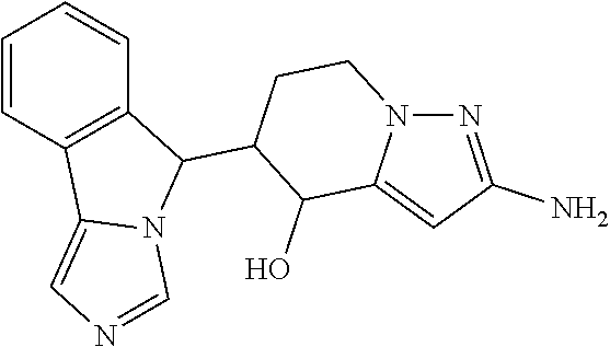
N1=C(N)C=C2N1CCC(C1C3=C(C4=CN=CN14)C=CC=C3)C2O
